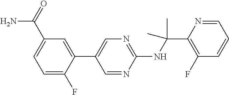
C1(NC(C2=C(F)C=CC=N2)(C)C)=NC=C(C2=CC(C(=O)N)=CC=C2F)C=N1
